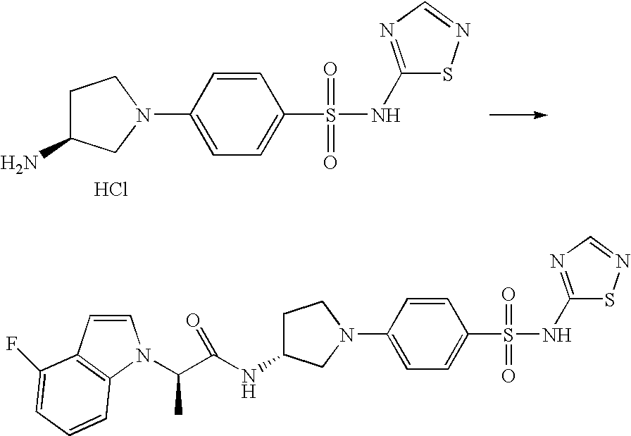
C1C(N)CN(C2=CC=C(S(NC3=NC=NS3)(=O)=O)C=C2)C1.Cl.C1=CC2=C(N1C(C)C(NC1CCN(C3=CC=C(S(NC4=NC=NS4)(=O)=O)C=C3)C1)=O)C=CC=C2F
